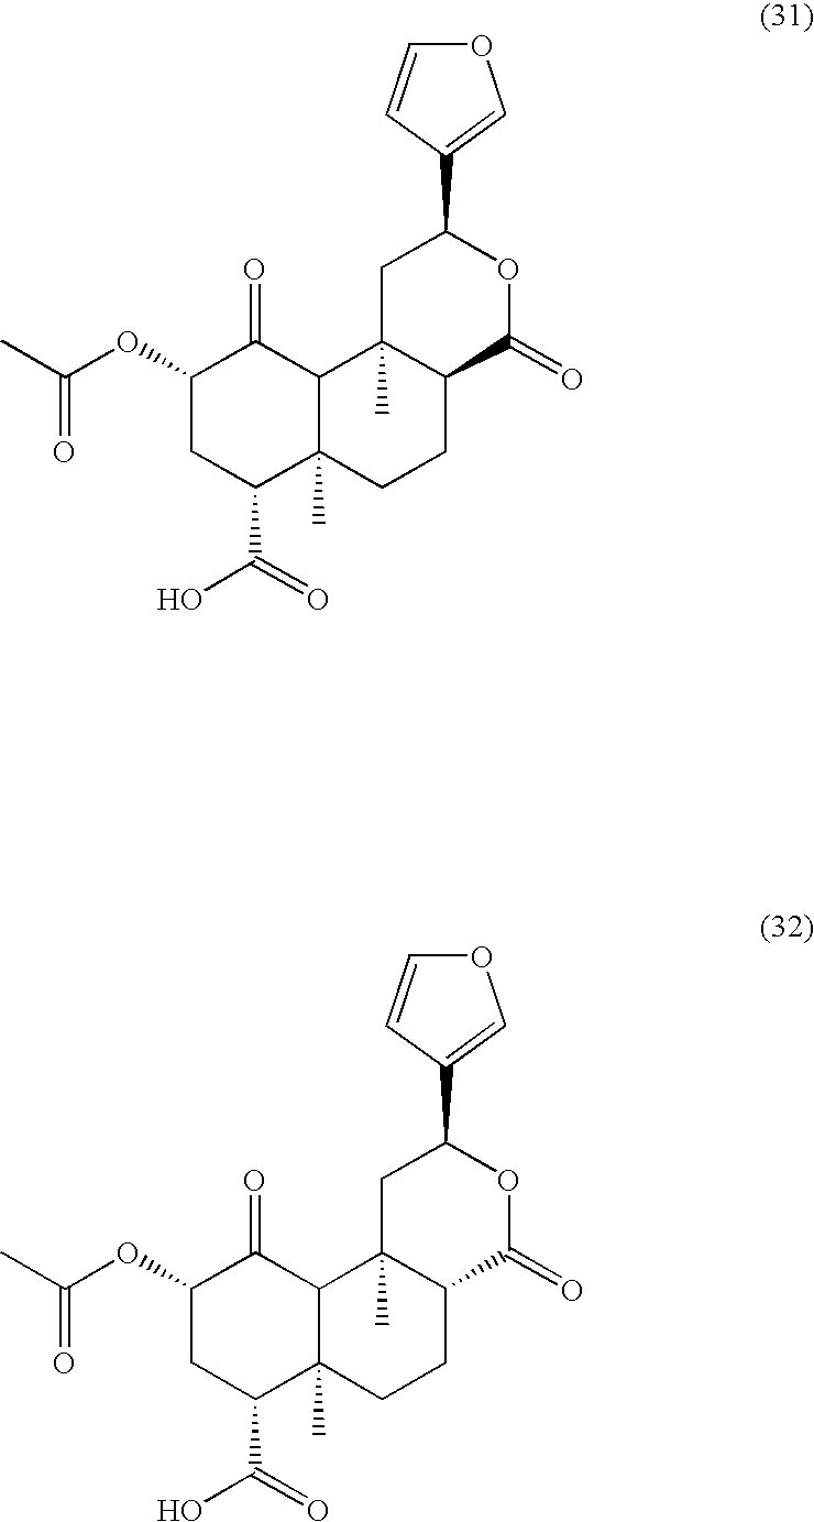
C1(OC(C)=O)CC(C(=O)O)C2(C)C(C1=O)C1(C)C(CC2)C(=O)OC(C2=COC=C2)C1.C1(OC(C)=O)CC(C(=O)O)C2(C)C(C1=O)C1(C)C(CC2)C(=O)OC(C2=COC=C2)C1
